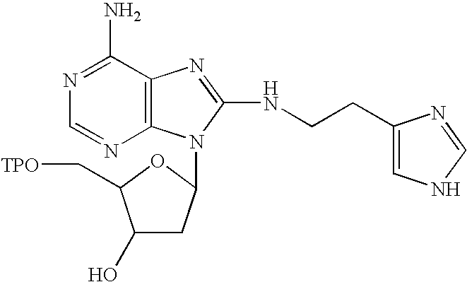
C1(O)CC(N2C3=C(C(N)=NC=N3)N=C2NCCC2=CNC=N2)OC1C[TPO]
